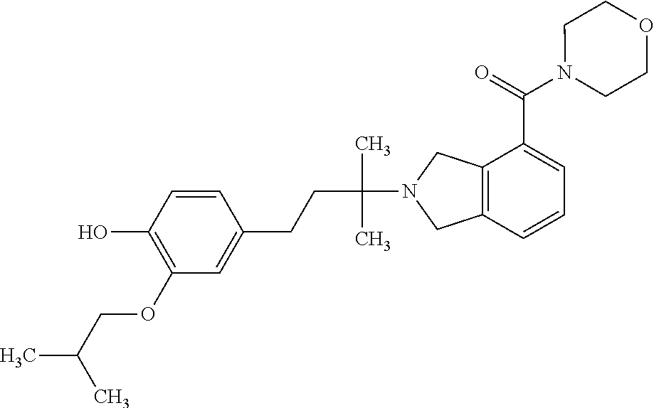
C1=CC(O)=C(OCC(C)C)C=C1CCC(N1CC2=C(C1)C(C(N1CCOCC1)=O)=CC=C2)(C)C
